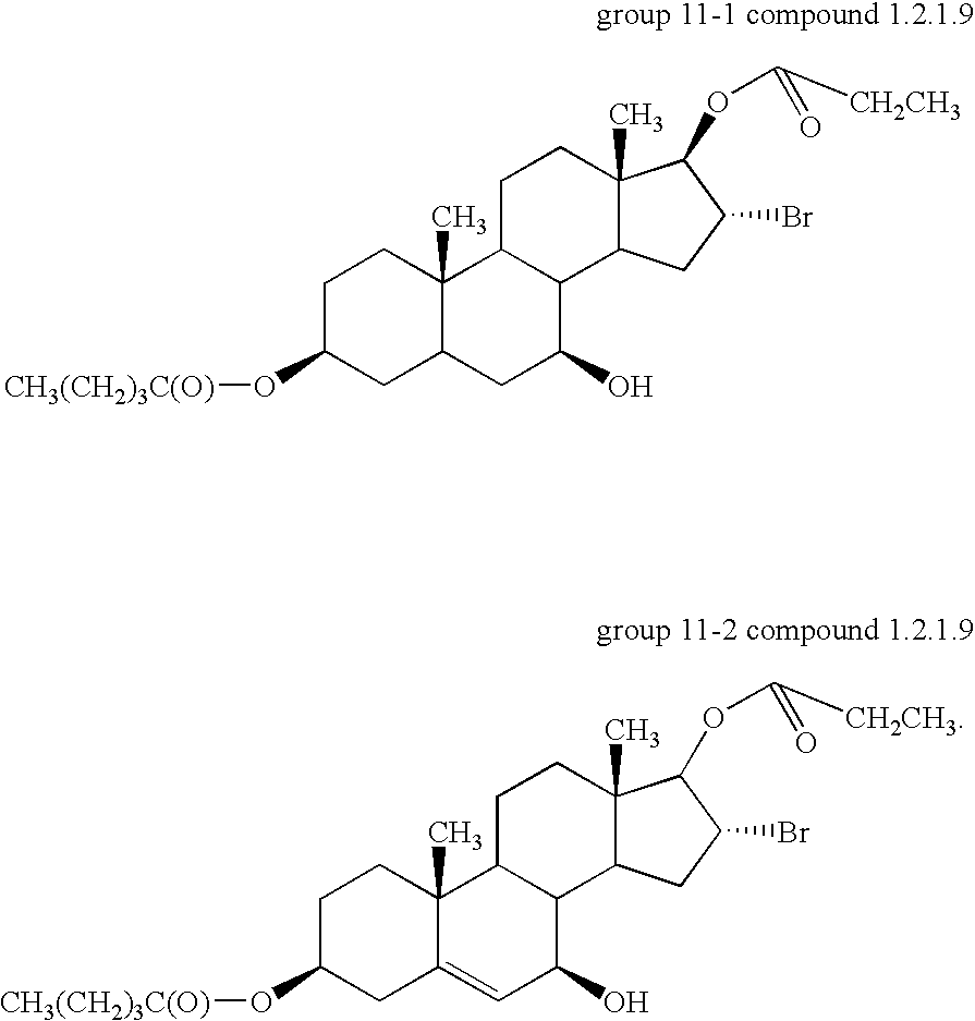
C1C(O[CH3(CH2)3C(O)])CC2C(C)(C1)C1C(C(O)C2)C2C(C)(CC1)C(OC(=O)[CH2CH3])C(Br)C2.C1C(O[CH3(CH2)3C(O)])CC2=CC(O)C3C(C2(C)C1)CCC1(C)C3CC(Br)C1OC(=O)[CH2CH3]
